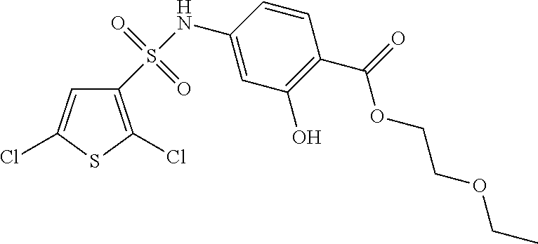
C1(NS(=O)(=O)C2=C(Cl)SC(Cl)=C2)=CC(O)=C(C(OCCOCC)=O)C=C1
